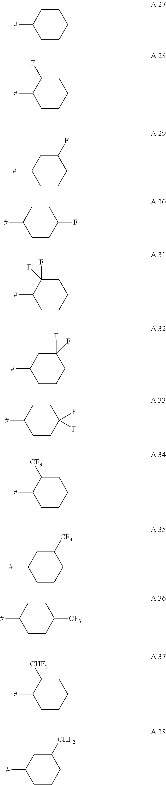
C1CCCCC1[#].C1CCCC(F)C1[#].C1CCC(F)CC1[#].C1CC(F)CCC1[#].C1CCCC(F)(F)C1[#].C1CCC(F)(F)CC1[#].C1CC(F)(F)CCC1[#].C1CCCC([CF3])C1[#].C1CCC([CF3])CC1[#].C1CC([CF3])CCC1[#].C1CCCC([CHF2])C1[#].C1CCC([CHF2])CC1[#]
